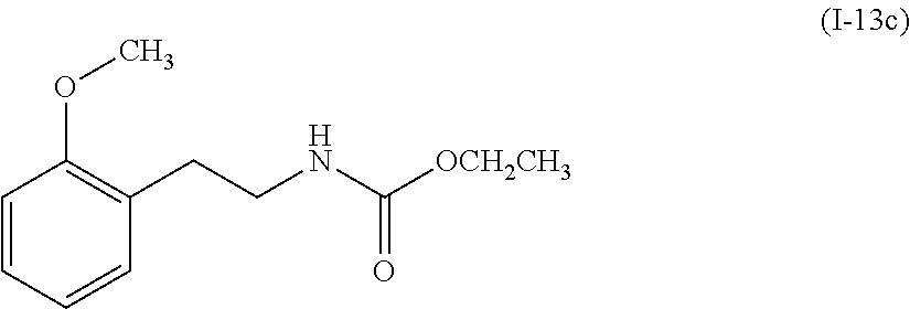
C1=CC=CC(CCNC([OCH2CH3])=O)=C1OC
